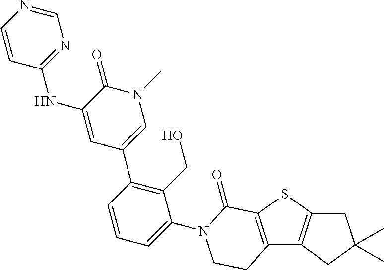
C12=C(SC3=C1CC(C)(C)C3)C(=O)N(C1=CC=CC(C3=CN(C)C(=O)C(NC4=NC=NC=C4)=C3)=C1CO)CC2
